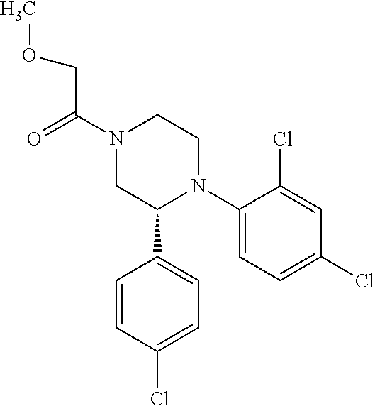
C1(N2CCN(C(COC)=O)CC2C2=CC=C(Cl)C=C2)=CC=C(Cl)C=C1Cl
